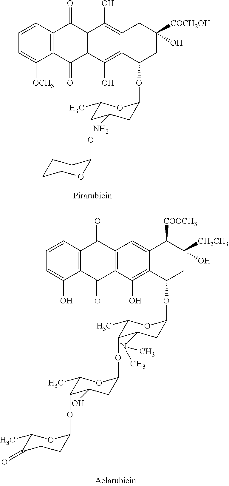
C12=C(C=CC=C1[OCH3])C(=O)C1=C(C2=O)C(O)=C2C(=C1O)CC([COCH2OH])(O)CC2OC1CC(N)C(OC2OCCCC2)C(C)O1.C12=C(C=CC=C1O)C(=O)C1=C(C2=O)C(O)=C2C(=C1)C([COOCH3])C([CH2CH3])(O)CC2OC1CC(N(C)C)C(OC2CC(O)C(OC3CCC(=O)C(C)O3)C(C)O2)C(C)O1
